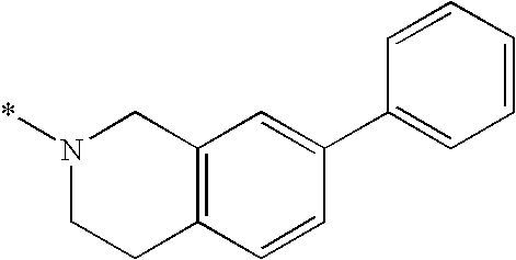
N1(*)CCC2=C(C1)C=C(C1=CC=CC=C1)C=C2
